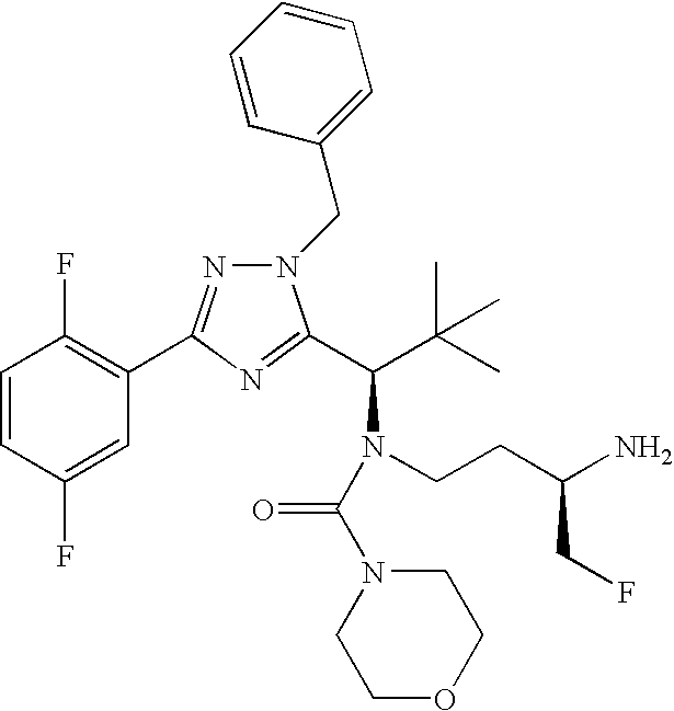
C1=CC(F)=CC(C2=NN(CC3=CC=CC=C3)C(C(C(C)(C)C)N(CCC(N)CF)C(N3CCOCC3)=O)=N2)=C1F
